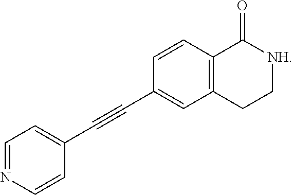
C(#CC1=CC2=C(C=C1)C(=O)[NH]CC2)C1=CC=NC=C1
